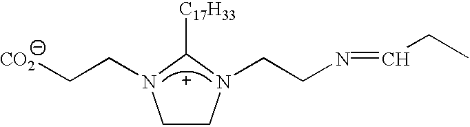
C1CN(CCN=CCC)C([C17H33])N1CC[CO2]
